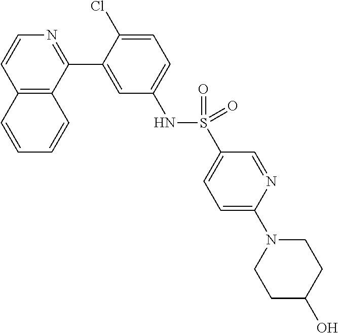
C12=C(C(C3=CC(NS(C4=CC=C(N5CCC(O)CC5)N=C4)(=O)=O)=CC=C3Cl)=NC=C1)C=CC=C2
